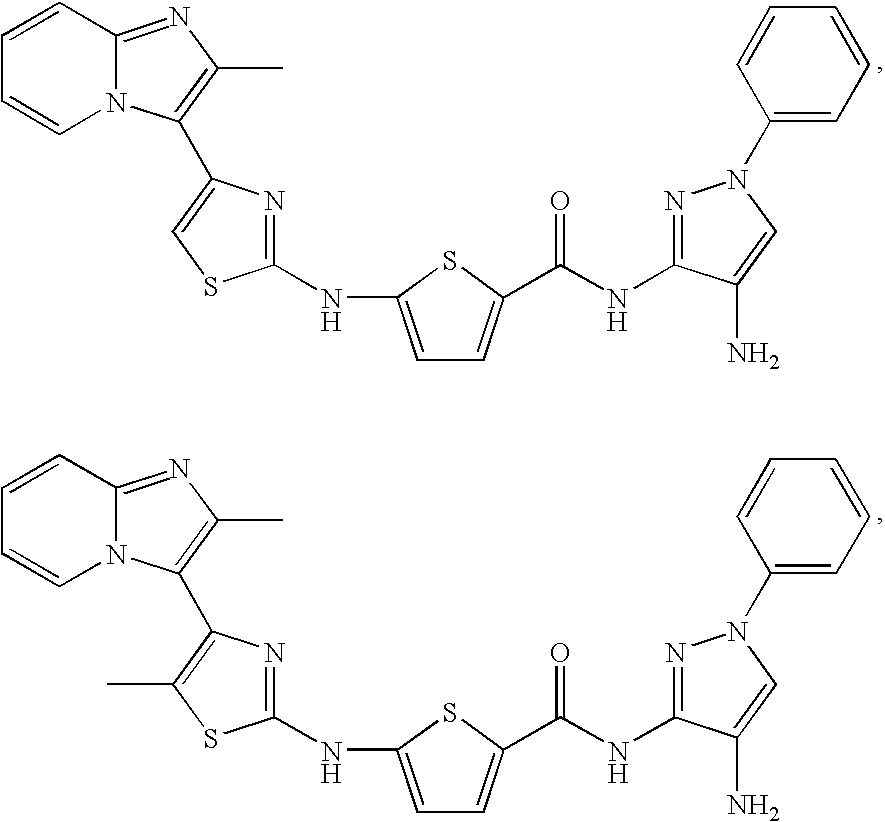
C1=CC2=NC(C)=C(C3=CSC(NC4=CC=C(C(NC5=NN(C6=CC=CC=C6)C=C5N)=O)S4)=N3)N2C=C1.C1=CC2=NC(C)=C(C3=C(C)SC(NC4=CC=C(C(NC5=NN(C6=CC=CC=C6)C=C5N)=O)S4)=N3)N2C=C1
